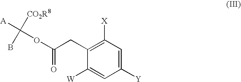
C(=O)(CC1=C([X])C=C([Y])C=C1[W])OC([CO2R8])(B)[A]
